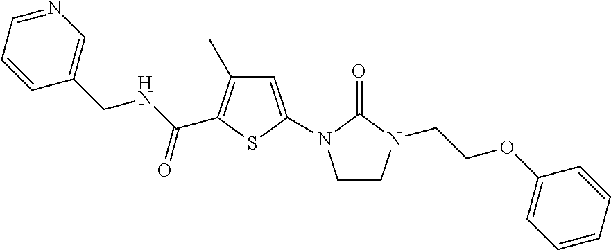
C1=C(N2CCN(CCOC3=CC=CC=C3)C2=O)SC(C(NCC2=CN=CC=C2)=O)=C1C
